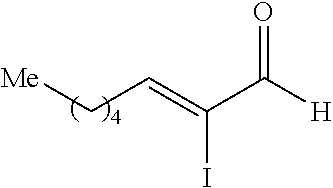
[H]C(C(=CC[Me])I)=O
